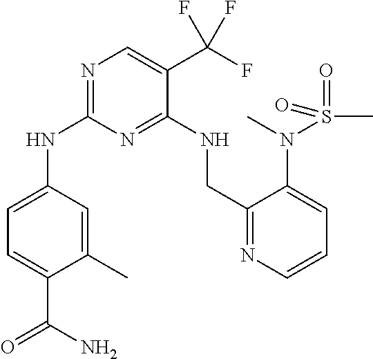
N(C1=NC=C(C(F)(F)F)C(NCC2=NC=CC=C2N(S(C)(=O)=O)C)=N1)C1=CC=C(C(N)=O)C(C)=C1
